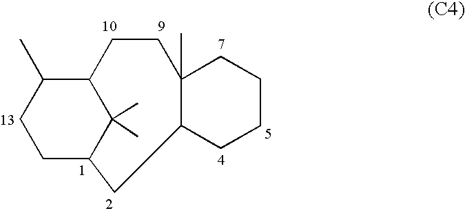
C1C2C(C)(C)C(C(C)C1)CCC1(C)C(CCCC1)C2
